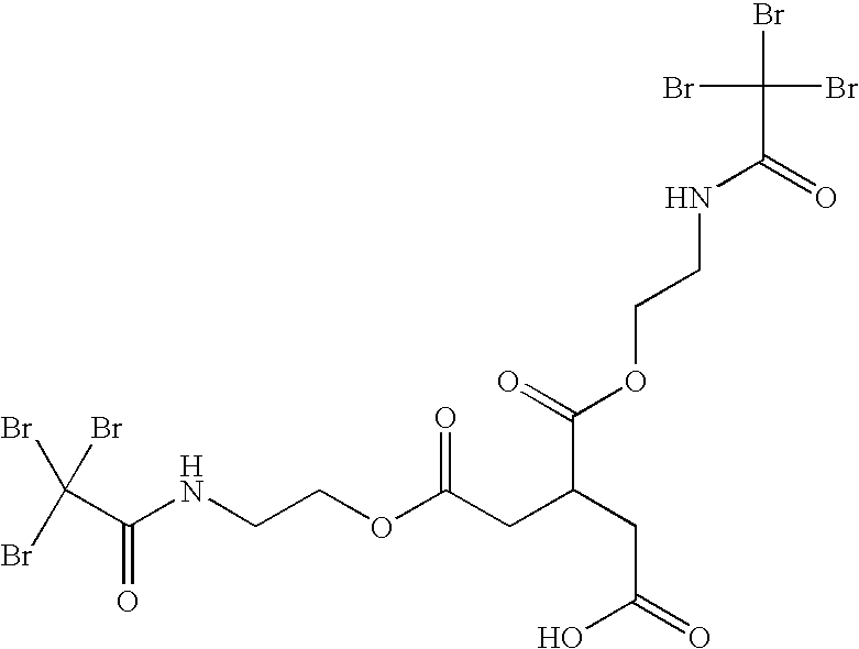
BrC(Br)(Br)C(NCCOC(CC(CC(O)=O)C(=O)OCCNC(=O)C(Br)(Br)Br)=O)=O
